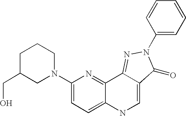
C1C(CO)CN(C2=CC=C3C(=N2)C2=NN(C4=CC=CC=C4)C(=O)C2=CN3)CC1
